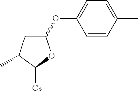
C1(OC2=CC=C(C)C=C2)CC(C)C([Cs])O1
